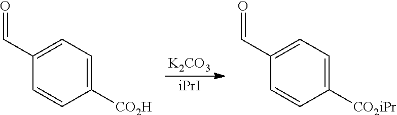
O=CC1=CC=C([CO2H])C=C1.[K2CO3].[iPrI].O=CC1=CC=C([CO2iPr])C=C1
